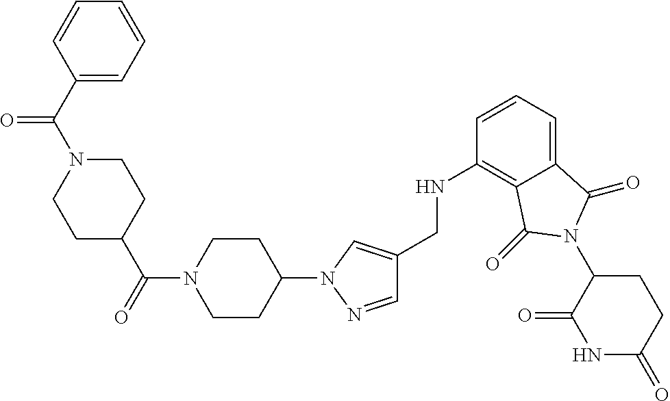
C1(CNC2=C3C(=CC=C2)C(=O)N(C2C(=O)NC(=O)CC2)C3=O)=CN(C2CCN(C(=O)C3CCN(C(=O)C4=CC=CC=C4)CC3)CC2)N=C1
